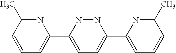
N1=NC(C2=CC=CC(C)=N2)=CC=C1C1=CC=CC(C)=N1
